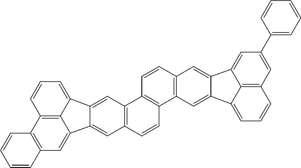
C12=C(C=C3C4=C1C=CC=C4C1=CC4=C(C=CC5=C4C=CC4=C5C=C5C(=C4)C4=CC(C6=CC=CC=C6)=CC6=C4C5=CC=C6)C=C31)C=CC=C2
